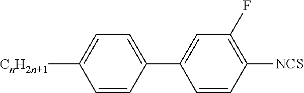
C1=CC(C2=CC(F)=C([NCS])C=C2)=CC=C1[CnH2n+1]
